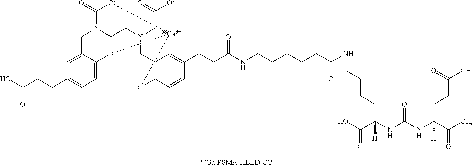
C(CCCC(NC(=O)NC(CCC(=O)O)(C(=O)[OH])[H])(C(O)=O)[H])NC(=O)CCCCCNC(CCC1=CC2=C(C=C1)[O-][Ga]13[O-]C(=O)CN(C2)CCN(CC2=CC(CCC(=O)O)=CC=C2[O-]1)C(=O)[O-]3)=O
